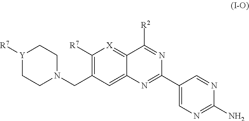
C1(CN2CC[Y]([R7])CC2)=C([R7])[X]=C2C(=C1)N=C(C1=CN=C(N)N=C1)N=C2[R2]
